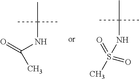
CC(NC(=O)C)(C)C.CC(NS(C)(=O)=O)(C)C
